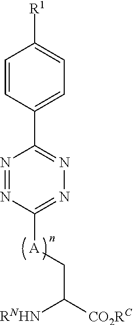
C1=CC(C2=NN=C([A]CC([CO2RC])[RNHN])N=N2)=CC=C1[R1]
